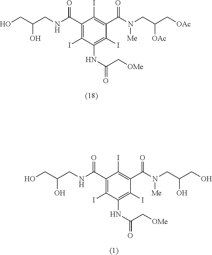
N(C(C1=C(I)C(NC(C[OMe])=O)=C(I)C(C(N(CC(C[OAc])[OAc])[Me])=O)=C1I)=O)CC(CO)O.N(C(C1=C(I)C(NC(C[OMe])=O)=C(I)C(C(N(CC(CO)O)[Me])=O)=C1I)=O)CC(CO)O
